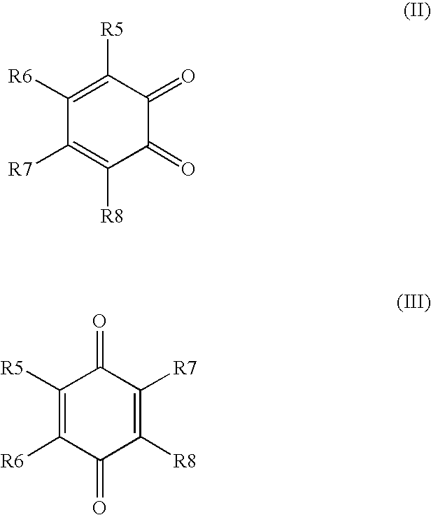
C1([R6])=C([R5])C(=O)C(=O)C([R8])=C1[R7].C1([R5])=C([R6])C(=O)C([R8])=C([R7])C1=O
